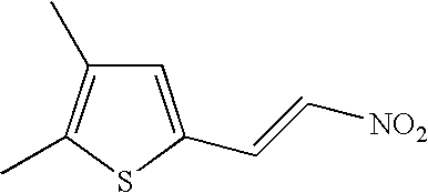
C1=C(C=C[NO2])SC(C)=C1C
